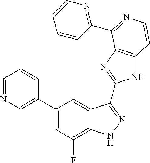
C1(C2=CN=CC=C2)=CC(F)=C2C(=C1)C(C1=NC3=C(N1)C=CN=C3C1=NC=CC=C1)=NN2
